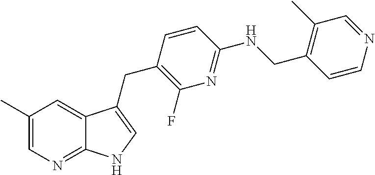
C1(C)=C(CNC2=NC(F)=C(CC3=CNC4=NC=C(C)C=C43)C=C2)C=CN=C1
